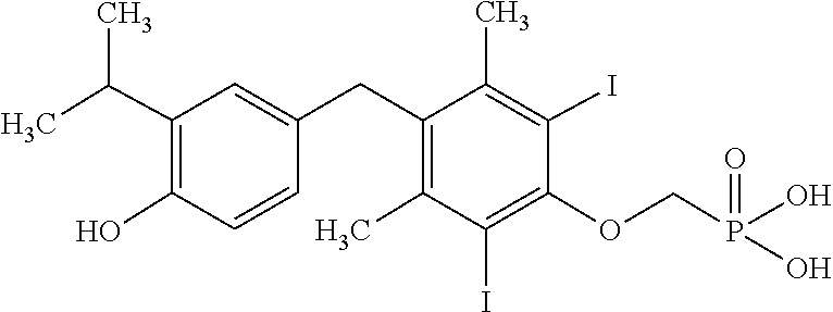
C1=C(CC2=C(C)C(I)=C(OCP(O)(=O)O)C(I)=C2C)C=CC(O)=C1C(C)C
